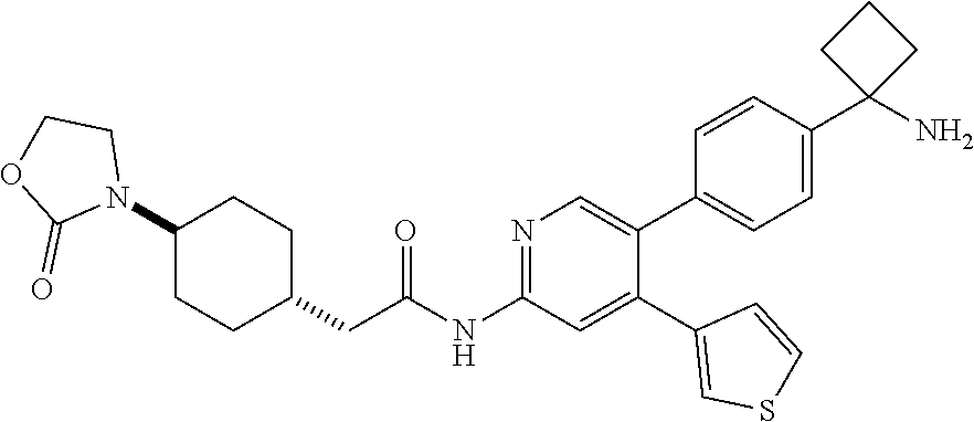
N1=C(NC(CC2CCC(N3CCOC3=O)CC2)=O)C=C(C2=CSC=C2)C(C2=CC=C(C3(N)CCC3)C=C2)=C1
